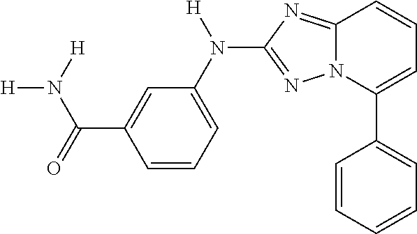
C1=CC=C(N(C2=NN3C(=N2)C=CC=C3C2=CC=CC=C2)[H])C=C1C(=O)N([H])[H]
